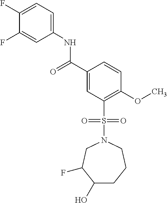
C1(F)=CC=C(NC(C2=CC(S(N3CC(F)C(O)CCC3)(=O)=O)=C(OC)C=C2)=O)C=C1F
